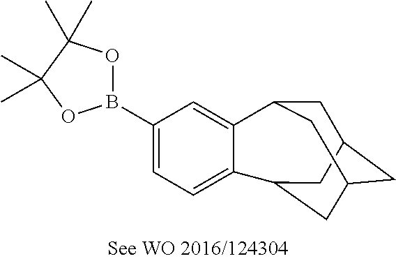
C1(B2OC(C)(C)C(C)(C)O2)=CC=C2C3CC4CC(CC(C4)C2=C1)C3
